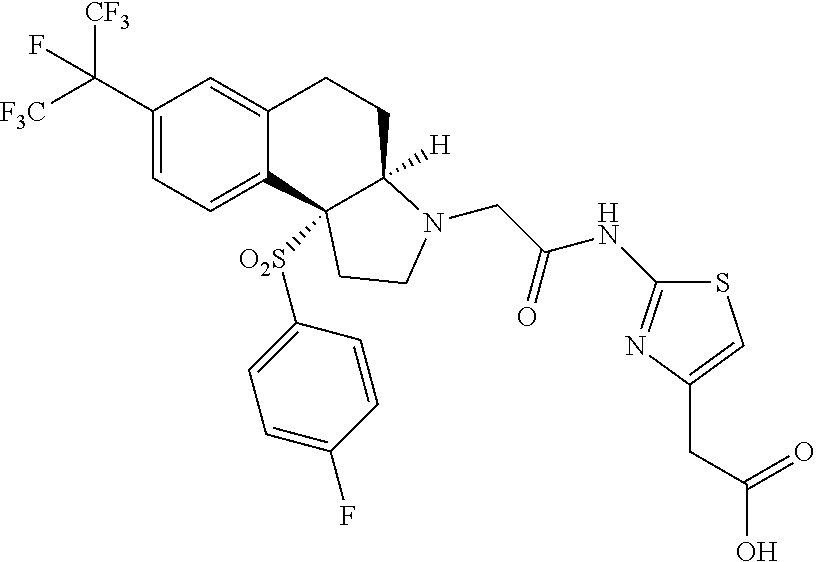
C1(C([F3C])([CF3])F)=CC=C2C(=C1)CCC1([H])C2([O2S]C2=CC=C(F)C=C2)CCN1CC(NC1=NC(CC(=O)O)=CS1)=O
